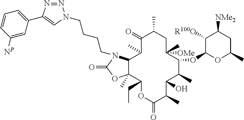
N1=NC(C2=CC=CC([NP])=C2)=CN1CCCCN1C2C(C)(OC1=O)C(CC)OC(=O)C(C)C(O)C(C)C(OC1OC(C)CC([NMe2])C1[R100O])C(C)([OMe])CC(C)C(=O)C2C
